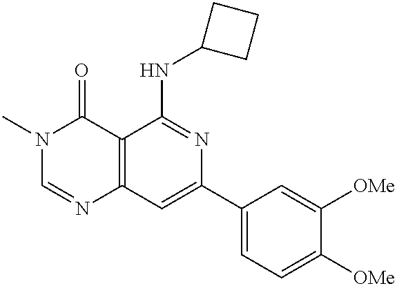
C12=C(C=C(C3=CC=C([OMe])C([OMe])=C3)N=C1NC1CCC1)N=CN(C)C2=O
